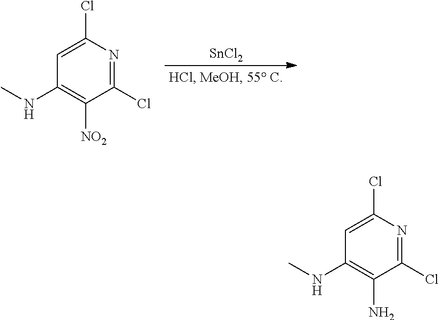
[SnCl2].C1(Cl)=NC(Cl)=CC(NC)=C1[NO2].C1(Cl)=NC(Cl)=CC(NC)=C1N
